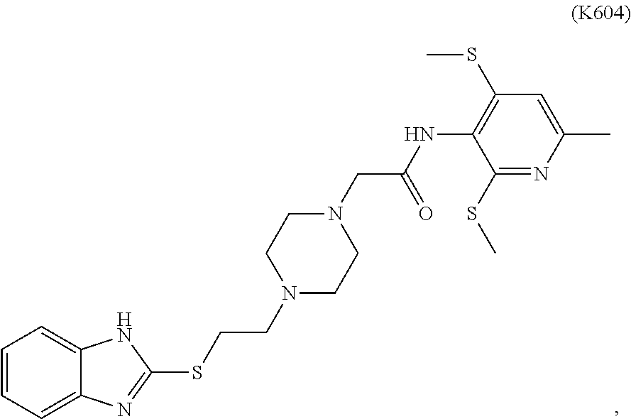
C1=CC=C2C(=C1)NC(SCCN1CCN(CC(NC3=C(SC)C=C(C)N=C3SC)=O)CC1)=N2
